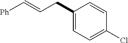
[Ph]C=CCC1=CC=C(Cl)C=C1
